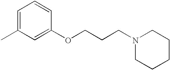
C1=C(C)C=C(OCCCN2CCCCC2)C=C1
